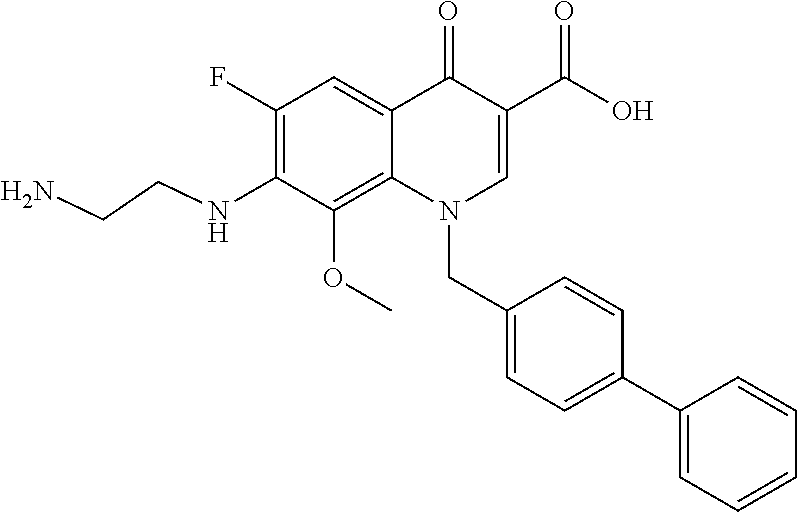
C1(F)=C(NCCN)C(OC)=C2C(=C1)C(=O)C(C(O)=O)=CN2CC1=CC=C(C2=CC=CC=C2)C=C1
